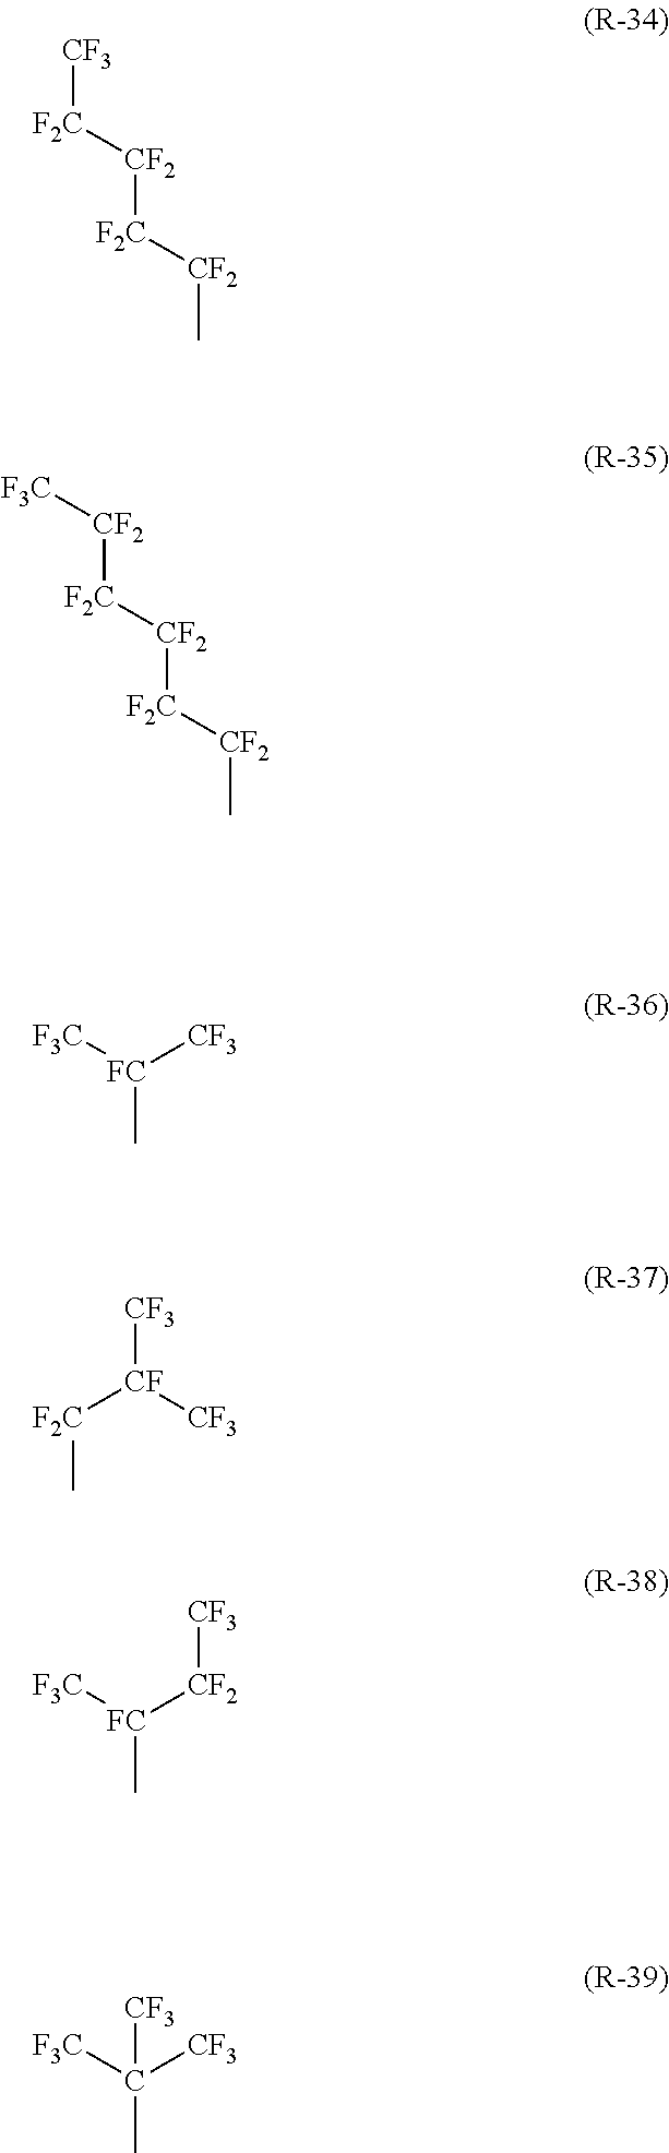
[F2C]([CF2][F2C][CF3])[CF2]C.[F2C]([CF2][F2C][CF2][F3C])[CF2]C.[F3C][FC](C)[CF3].[CF3][CF]([CF3])[F2C]C.[F3C][FC](C)[CF2][CF3].[F3C]C([CF3])(C)[CF3]
